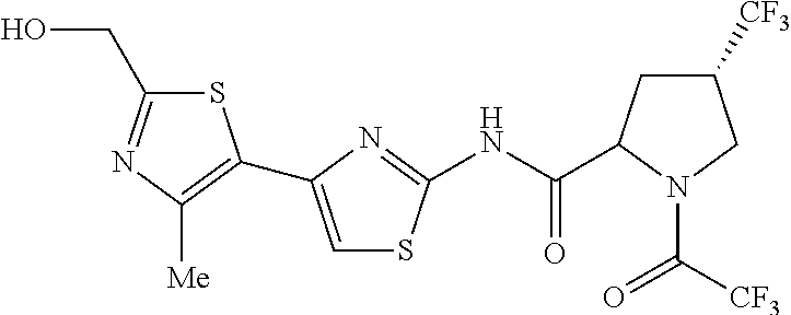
N(C(=O)C1CC([CF3])CN1C(=O)[CF3])C1=NC(C2=C([Me])N=C(CO)S2)=CS1
